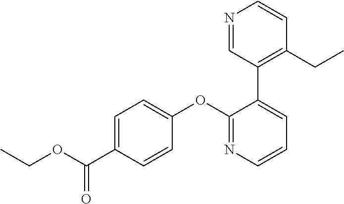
C1=C(C(OCC)=O)C=CC(OC2=NC=CC=C2C2=C(CC)C=CN=C2)=C1
